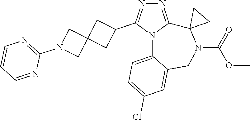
N1=C2N(C(C3CC4(C3)CN(C3=NC=CC=N3)C4)=N1)C1=CC=C(Cl)C=C1CN(C(=O)OC)C21CC1
